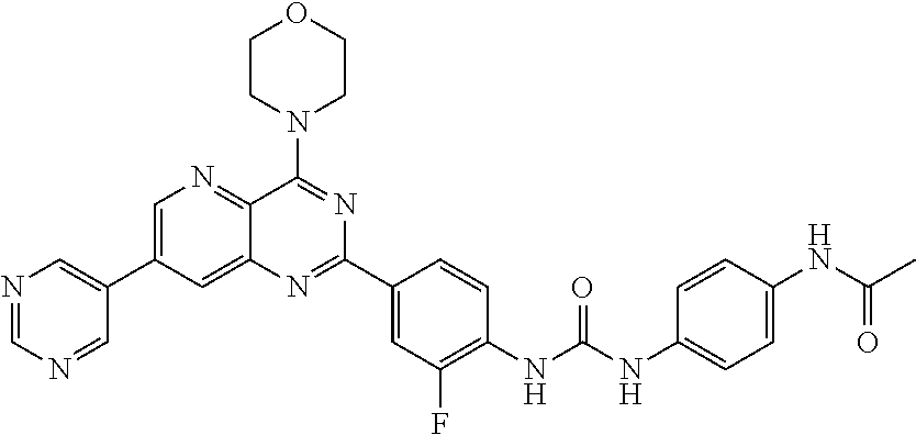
N1=CN=CC(C2=CN=C3C(=C2)N=C(C2=CC(F)=C(NC(NC4=CC=C(NC(C)=O)C=C4)=O)C=C2)N=C3N2CCOCC2)=C1
